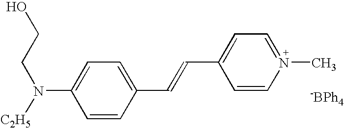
C1(C=CC2=CC=N(C)C=C2)=CC=C(N([C2H5])CCO)C=C1.[-BPh4]
